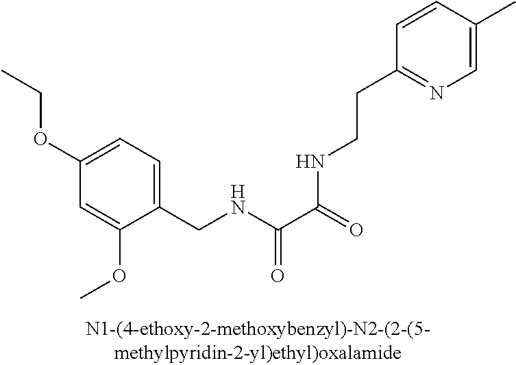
C1=C(OCC)C=C(OC)C(CNC(C(=O)NCCC2=NC=C(C)C=C2)=O)=C1
